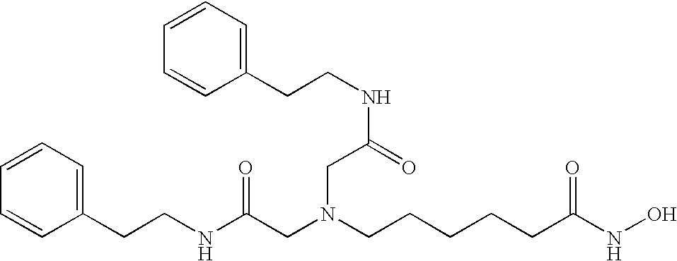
C1=CC=C(CCNC(CN(CCCCCC(NO)=O)CC(NCCC2=CC=CC=C2)=O)=O)C=C1
